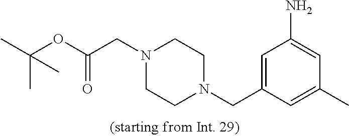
C1=C(CN2CCN(CC(OC(C)(C)C)=O)CC2)C=C(C)C=C1N
